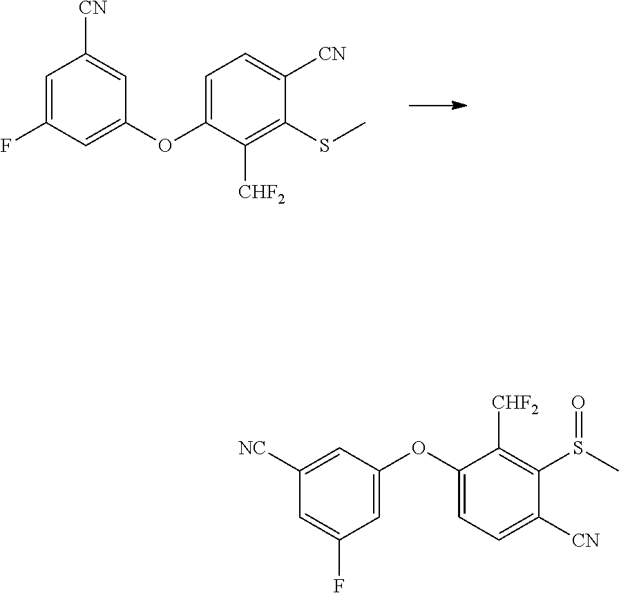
C1=C(F)C=C(OC2=CC=C([CN])C(SC)=C2[CHF2])C=C1[CN].C1=C(F)C=C(OC2=CC=C([CN])C(S(C)=O)=C2[CHF2])C=C1[NC]
